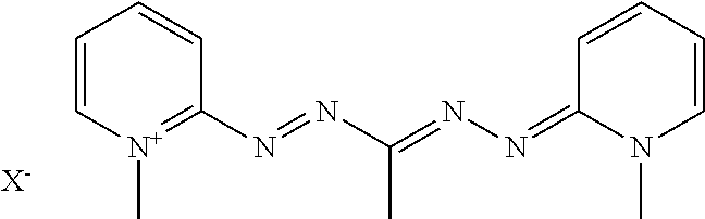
[X-].C1(N=NC(=NN=C2N(C)C=CC=C2)C)=[N+](C)C=CC=C1
